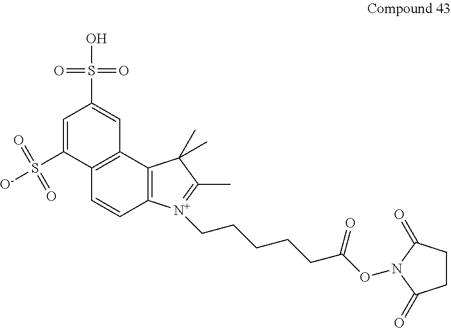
C12=C(C3=C(C=C1)[N+](CCCCCC(ON1C(=O)CCC1=O)=O)=C(C)C3(C)C)C=C(S(O)(=O)=O)C=C2S([O-])(=O)=O
